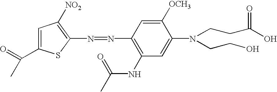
C1=C(C(=O)C)SC(N=NC2=C(NC(C)=O)C=C(N(CCC(=O)O)CCO)C([OCH3])=C2)=C1[NO2]
